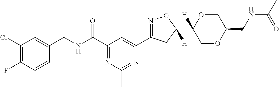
C1(Cl)=C(F)C=CC(CNC(C2=NC(C)=NC(C3=NOC(C4([H])COC(CNC(C)=O)CO4)([H])C3)=C2)=O)=C1
